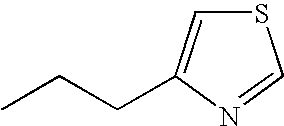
S1C=C(CCC)N=C1
